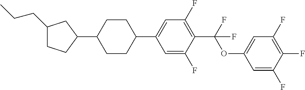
C1(CCC)CCC(C2CCC(C3=CC(F)=C(C(OC4=CC(F)=C(F)C(F)=C4)(F)F)C(F)=C3)CC2)C1
